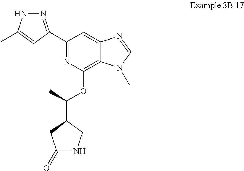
C1(C2=NNC(C)=C2)=NC(OC(C2CC(=O)NC2)C)=C2C(=C1)N=CN2C
